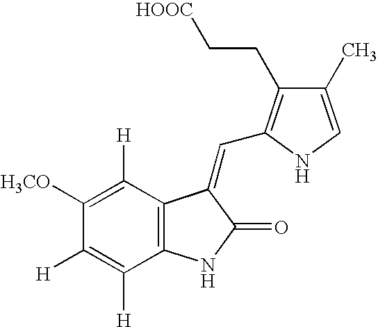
C1([H3CO])=C([H])C2=C(C([H])=C1[H])NC(=O)C2=CC1=C(CC[HOOC])C(C)=CN1
